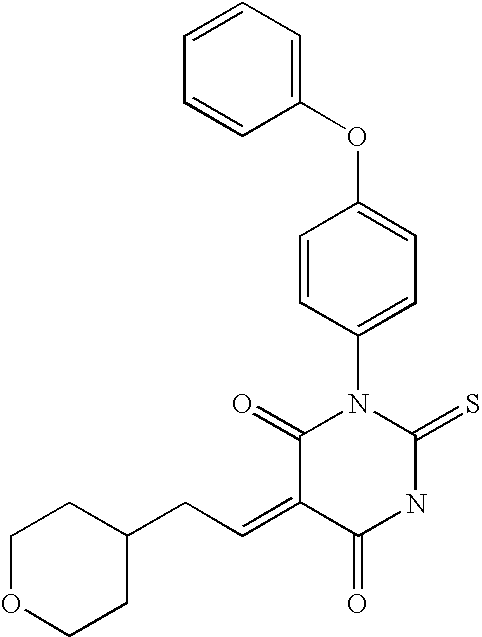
C1=CC=CC(OC2=CC=C(N3C(=O)C(=CCC4CCOCC4)C(=O)NC3=S)C=C2)=C1
